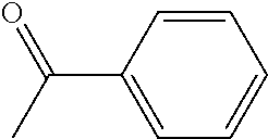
C1=CC(C(=O)C)=CC=C1
